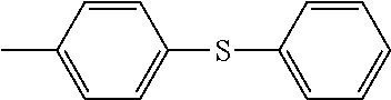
C1=CC(C)=CC=C1SC1=CC=CC=C1
